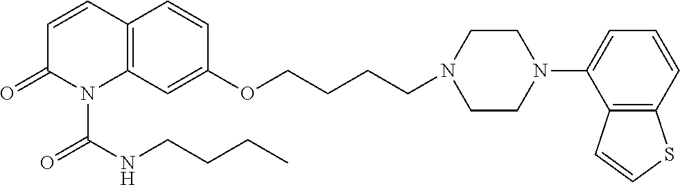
C1=CC2=C(N(C(NCCCC)=O)C1=O)C=C(OCCCCN1CCN(C3=CC=CC4=C3C=CS4)CC1)C=C2
